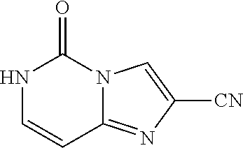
N1C=CC2=NC([CN])=CN2C1=O
